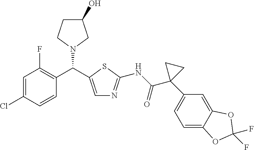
C1=C(Cl)C=CC(C(N2CC(O)CC2)C2=CN=C(NC(C3(C4=CC=C5C(=C4)OC(F)(F)O5)CC3)=O)S2)=C1F
